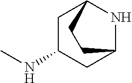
CNC1CC2NC(C1)CC2
